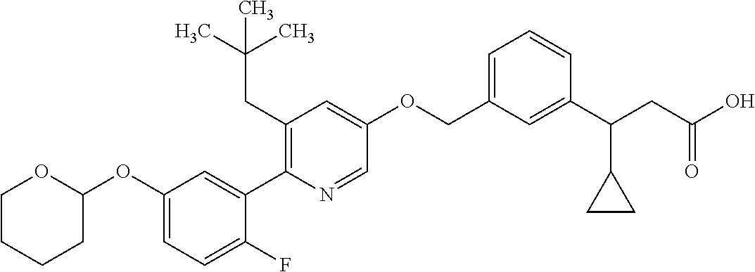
C1(OC2OCCCC2)=CC=C(F)C(C2=C(CC(C)(C)C)C=C(OCC3=CC=CC(C(CC(O)=O)C4CC4)=C3)C=N2)=C1
